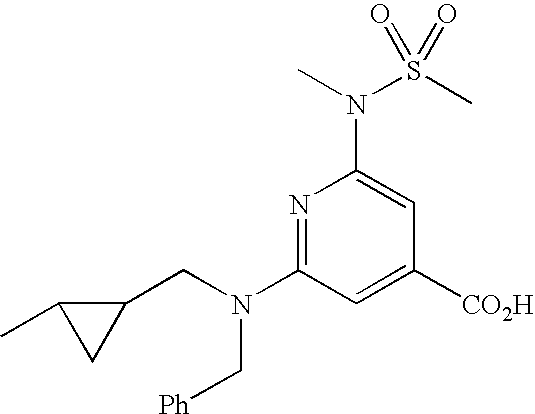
N1=C(N(CC2C(C)C2)C[Ph])C=C([CO2H])C=C1N(C)S(C)(=O)=O
